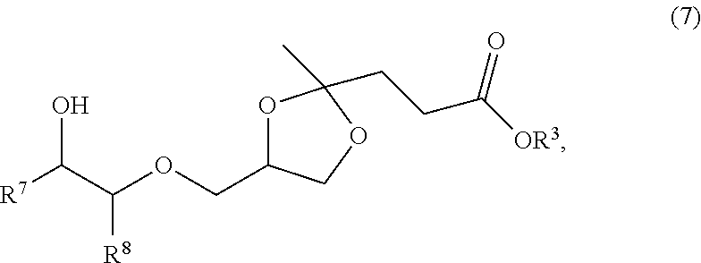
[R7]C(C(OCC1OC(CCC([OR3])=O)(C)OC1)[R8])O
